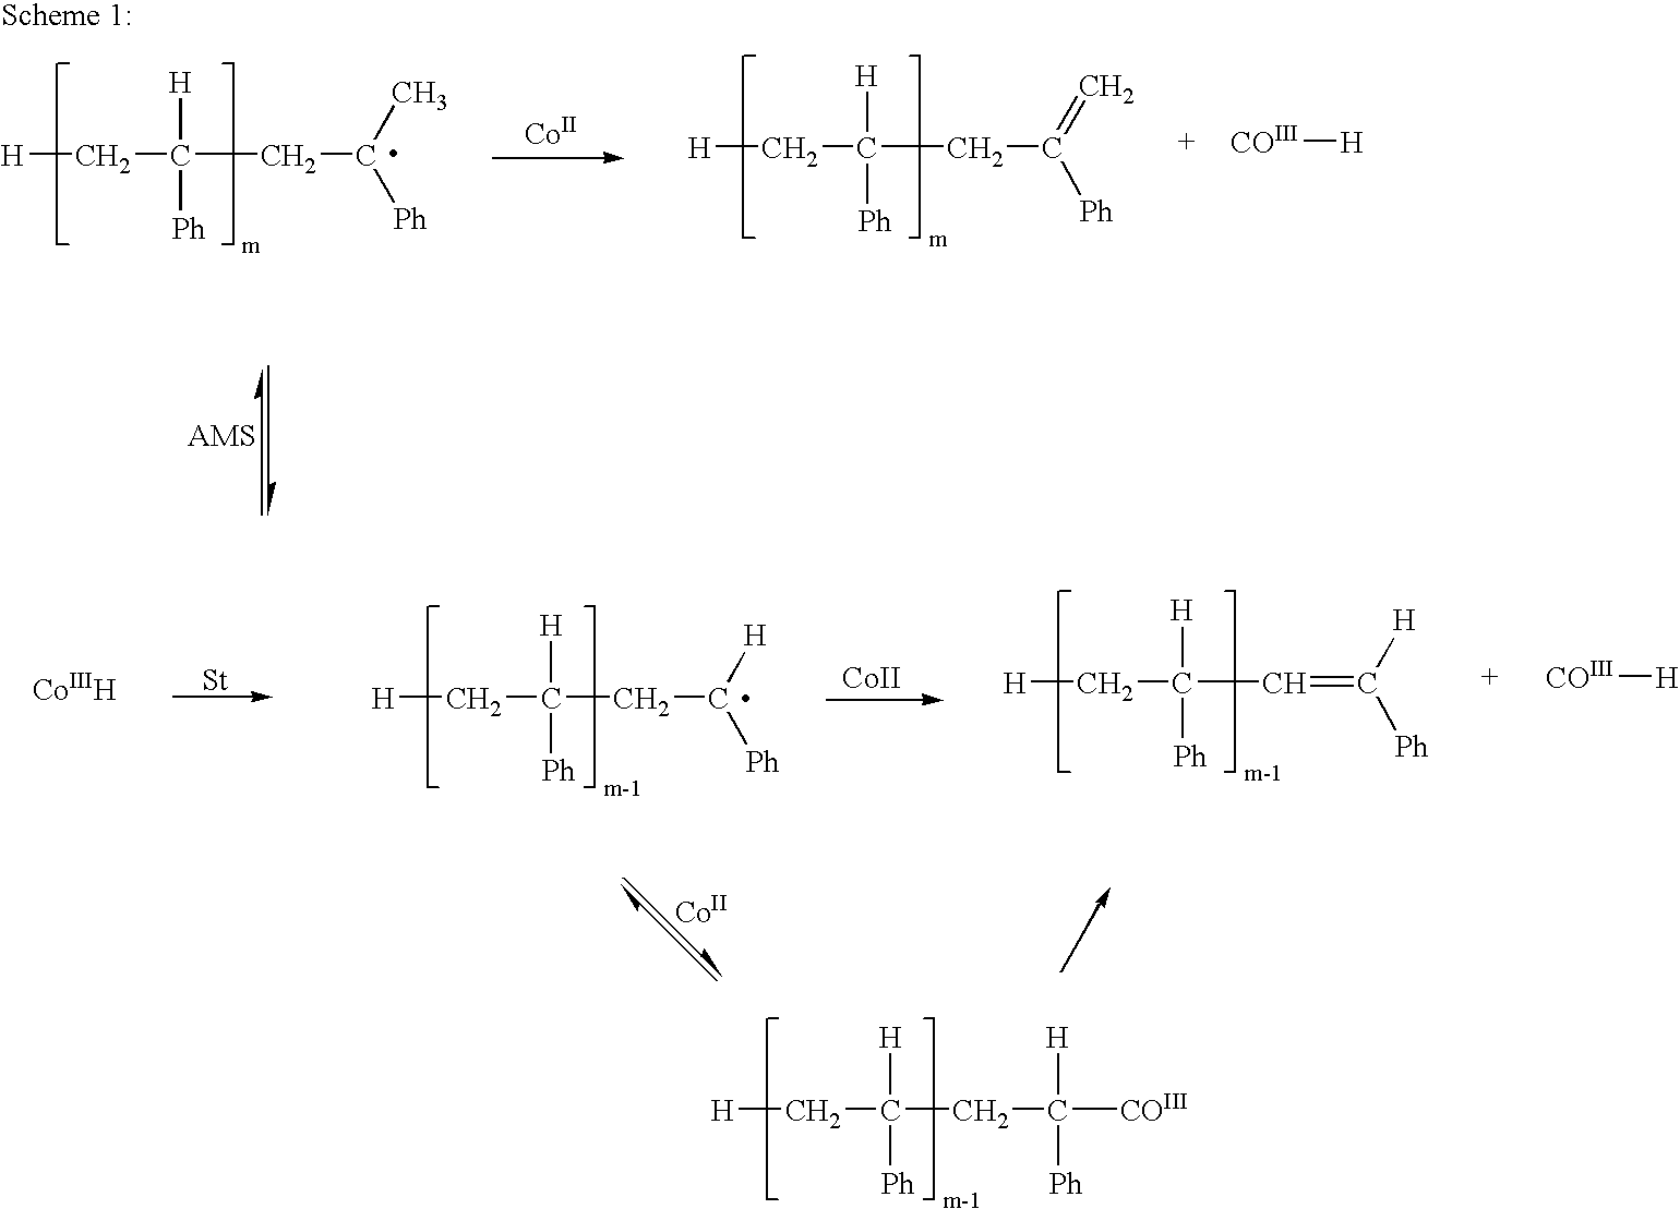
[H]CC([H])([Ph])CC(C)[Ph].[Co].[H]CC([H])([Ph])CC(=C)[Ph].[COIII][H].[Co].[H]CC([H])([Ph])CC([H])[Ph].[CoII].[H]CC([H])([Ph])C=C([H])[Ph].[COIII][H].[H]CC([H])([Ph])CC([H])([Ph])[COIII].[Co]
